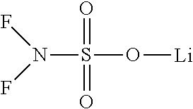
N(S(O[Li])(=O)=O)(F)F
